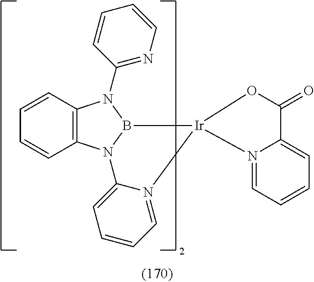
C12=C(N3B(N1C1=NC=CC=C1)[Ir]1(N4=CC=CC=C34)N3=CC=CC=C3C(=O)O1)C=CC=C2
